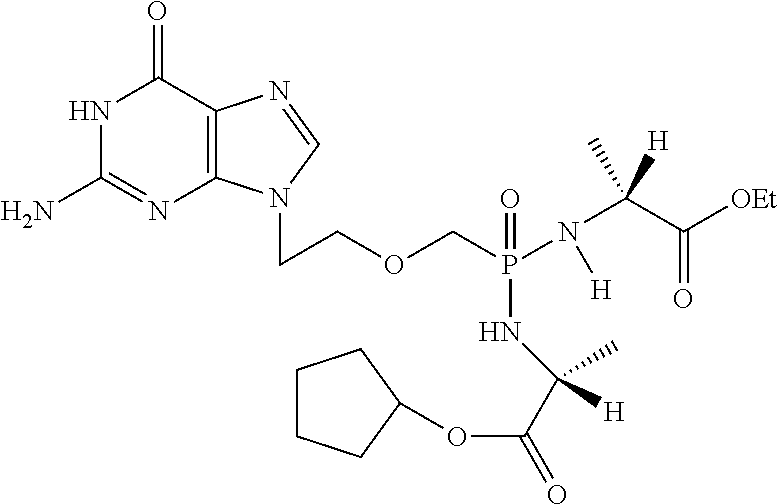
N1C(N)=NC2=C(C1=O)N=CN2CCOCP(N([H])C(C([OEt])=O)(C)[H])(=O)NC([H])(C)C(OC1CCCC1)=O
